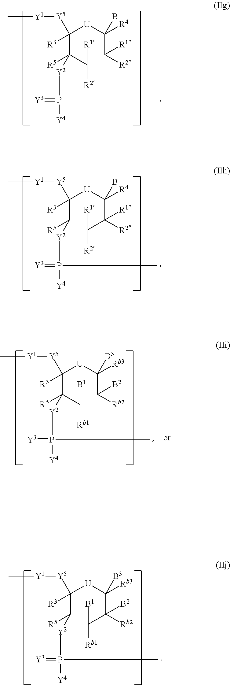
C(C(C([R1])[R2])([R5])[Y2]P(=[Y3])([Y4])C)([U]C(C([R2])[R1])([R4])B)([Y5][Y1]C)[R3].C(C([R5])[Y2]P(=[Y3])([Y4])C)([U]C(C(C([R1])[R2])([R2])[R1])([R4])B)([Y5][Y1]C)[R3].C(C([R5])[Y2]P(=[Y3])([Y4])C)([U]C(C(C([B1])[Rb1])([Rb2])[B2])([Rb3])[B3])([Y5][Y1]C)[R3].C(C(C([B1])[Rb1])([R5])[Y2]P(=[Y3])([Y4])C)([U]C(C([Rb2])[B2])([Rb3])[B3])([Y5][Y1]C)[R3]
